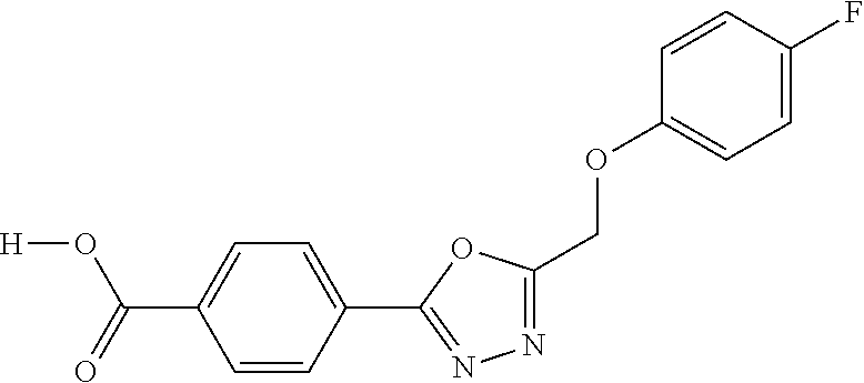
[H]OC(C1=CC=C(C2=NN=C(COC3=CC=C(F)C=C3)O2)C=C1)=O
